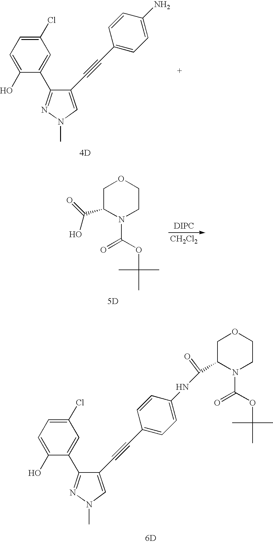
C1(Cl)=CC=C(O)C(C2=NN(C)C=C2C#CC2=CC=C(N)C=C2)=C1.[4D].C1C(C(=O)O)N(C(OC(C)(C)C)=O)CCO1.[5D].[DIPC].[CH2Cl2].C1(Cl)=CC=C(O)C(C2=NN(C)C=C2C#CC2=CC=C(NC(C3COCCN3C(OC(C)(C)C)=O)=O)C=C2)=C1.[6D]
